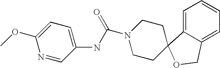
O(C1=CC=C(NC(=O)N2CCC3(CC2)C2=CC=CC=C2CO3)C=N1)C
